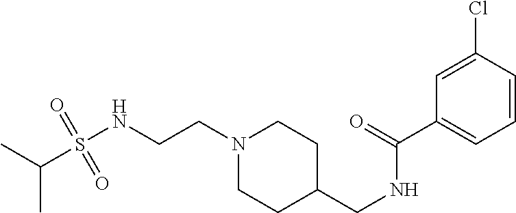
C(S(NCCN1CCC(CNC(C2=CC=CC(Cl)=C2)=O)CC1)(=O)=O)(C)C
